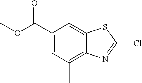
C1(C(OC)=O)=CC(C)=C2C(=C1)SC(Cl)=N2
